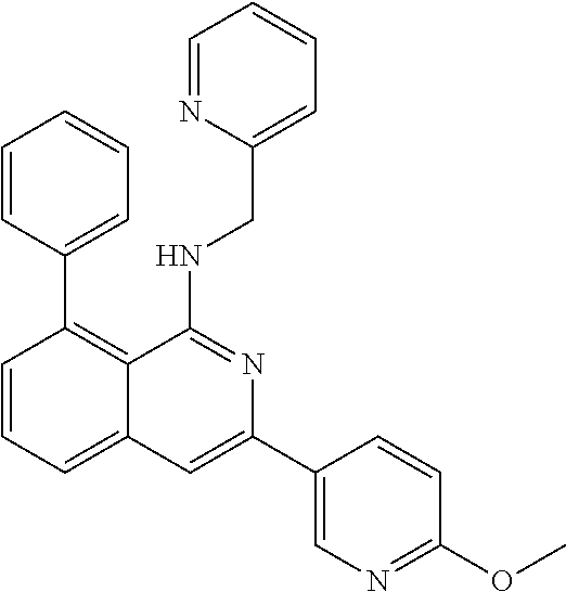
C1=CC(C2=C3C(=CC=C2)C=C(C2=CN=C(OC)C=C2)N=C3NCC2=CC=CC=N2)=CC=C1
